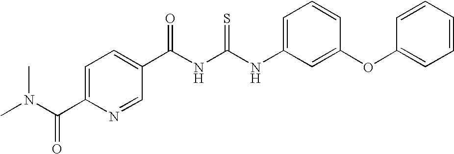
C(NC(NC1=CC=CC(OC2=CC=CC=C2)=C1)=S)(=O)C1=CC=C(C(N(C)C)=O)N=C1
